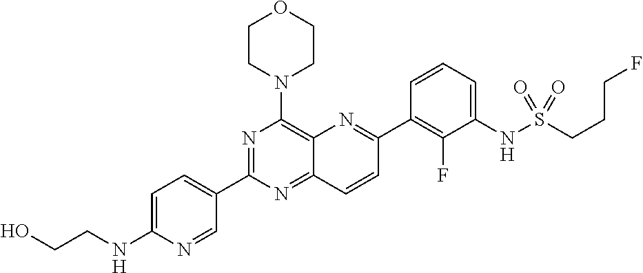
C12=NC(C3=CC=C(NCCO)N=C3)=NC(N3CCOCC3)=C1N=C(C1=C(F)C(NS(CCCF)(=O)=O)=CC=C1)C=C2
